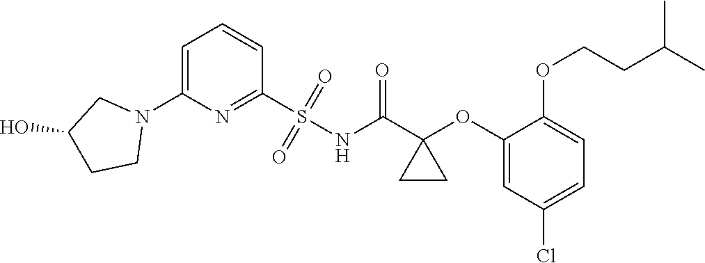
C1=C(N2CC(O)CC2)N=C(S(NC(C2(OC3=CC(Cl)=CC=C3OCCC(C)C)CC2)=O)(=O)=O)C=C1
